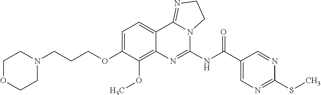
N1(CCCOC2=CC=C3C(=C2OC)N=C(NC(C2=CN=C(SC)N=C2)=O)N2C3=NCC2)CCOCC1
